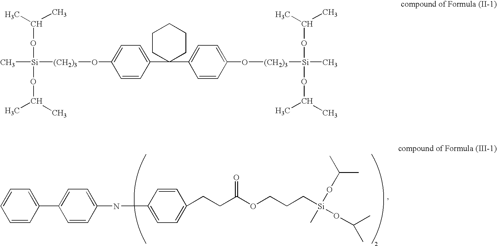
C1(C2=CC=C(NC3=CC=C(CCC(OCCC[Si](OC(C)C)(C)OC(C)C)=O)C=C3)C=C2)=CC=CC=C1.C[Si](OC(C)C)(OC(C)C)[(CH2)3]OC1=CC=C(C2(C3=CC=C(O[(CH2)3][Si](OC(C)C)(OC(C)C)C)C=C3)CCCCC2)C=C1
